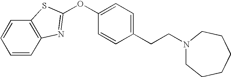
C1=CC=CC2=C1SC(OC1=CC=C(CCN3CCCCCC3)C=C1)=N2
